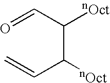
O=CC([nOct])C(C=C)[nOct]
